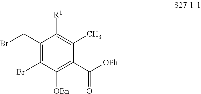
C1(CBr)=C(Br)C([OBn])=C(C([OPh])=O)C(C)=C1[R1]
